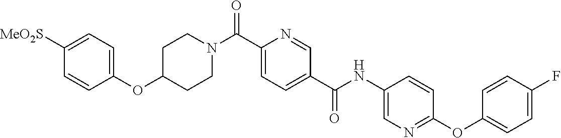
N(C(C1=CC=C(C(=O)N2CCC(OC3=CC=C([SO2Me])C=C3)CC2)N=C1)=O)C1=CN=C(OC2=CC=C(F)C=C2)C=C1
